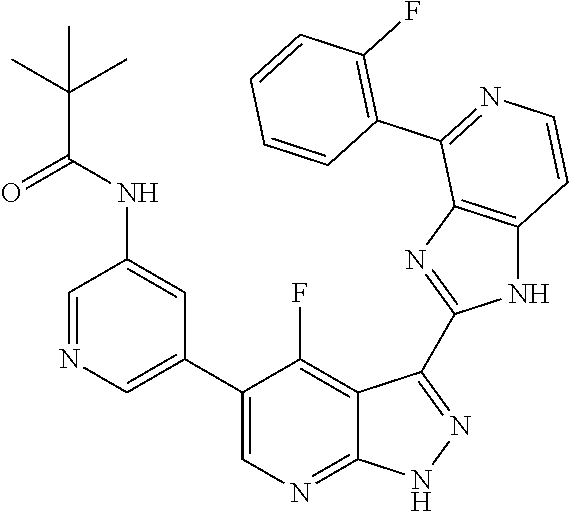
C1=NC=C(C2=CN=C3C(=C2F)C(C2=NC4=C(N2)C=CN=C4C2=C(F)C=CC=C2)=NN3)C=C1NC(C(C)(C)C)=O
